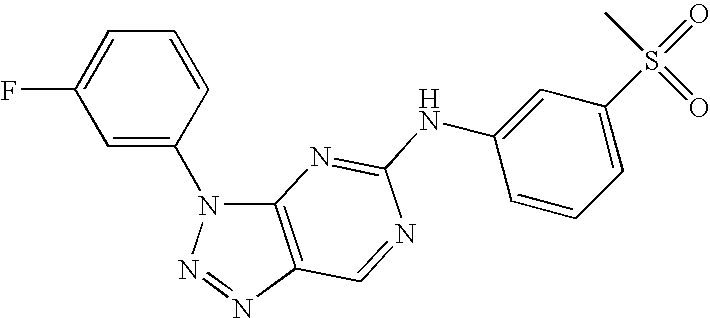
C1=C(N2C3=C(N=N2)C=NC(NC2=CC(S(=O)(C)=O)=CC=C2)=N3)C=CC=C1F
